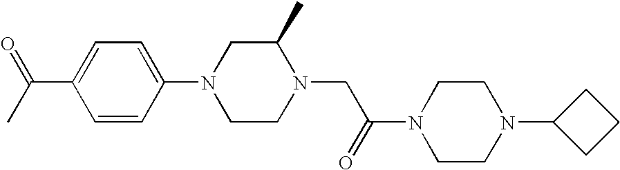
CC(C1=CC=C(N2CCN(CC(N3CCN(C4CCC4)CC3)=O)C(C)C2)C=C1)=O
